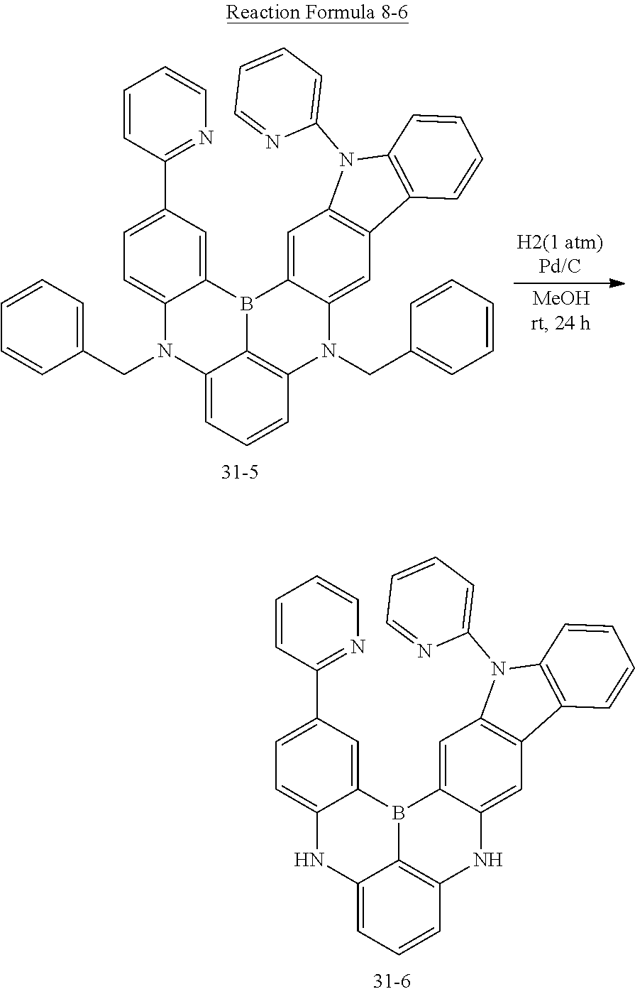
C1=CC(C2=CC=C3C(=C2)B2C4=C(C=CC=C4N3)NC3=CC4=C(C=C32)N(C2=CC=CC=N2)C2=C4C=CC=C2)=NC=C1.C1=CC(C2=CC=C3C(=C2)B2C4=C(C=CC=C4N3CC3=CC=CC=C3)N(CC3=CC=CC=C3)C3=CC4=C(C=C32)N(C2=CC=CC=N2)C2=C4C=CC=C2)=NC=C1
